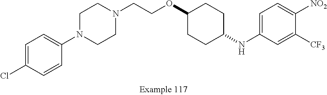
C1=C(Cl)C=CC(N2CCN(CCOC3CCC(NC4=CC=C([NO2])C([CF3])=C4)CC3)CC2)=C1
